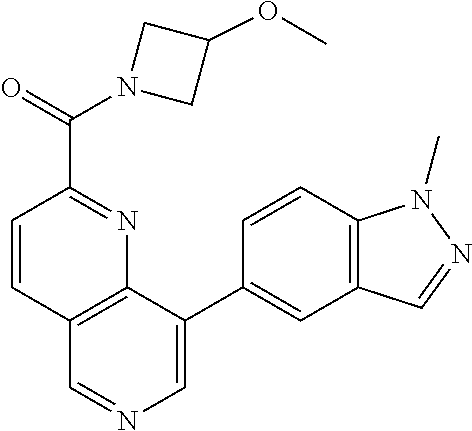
C12=C(C(C3=CC4=C(C=C3)N(C)N=C4)=CN=C1)N=C(C(N1CC(OC)C1)=O)C=C2
